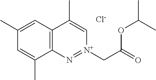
[Cl-].C1=C(C)C2=C(C=C1C)C(C)=C[N+](CC(OC(C)C)=O)=N2
